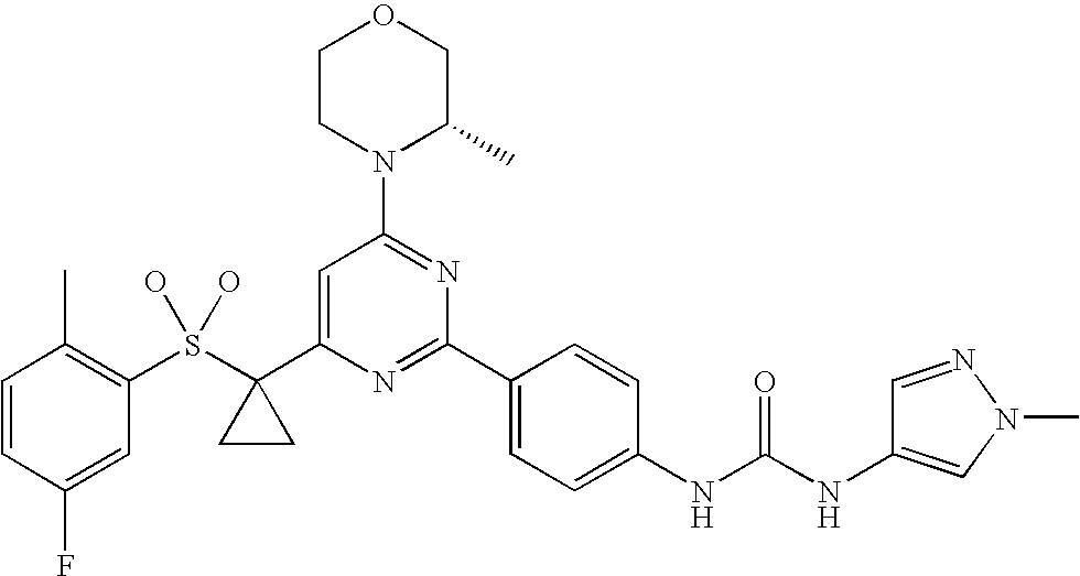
C1=CC(F)=CC(S(C2(C3=CC(N4C(C)COCC4)=NC(C4=CC=C(NC(NC5=CN(C)N=C5)=O)C=C4)=N3)CC2)(O)O)=C1C
